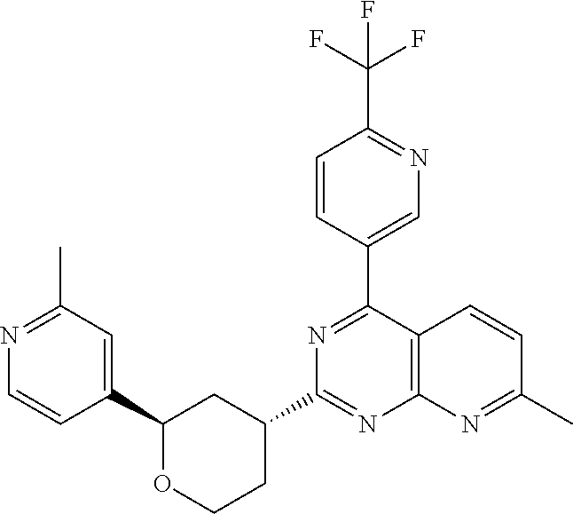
C1(C2=CN=C(C(F)(F)F)C=C2)=NC(C2CCOC(C3=CC(C)=NC=C3)C2)=NC2=C1C=CC(C)=N2
